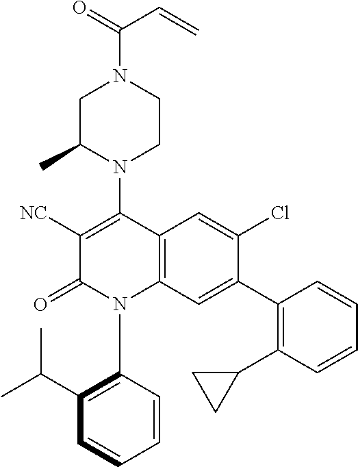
C1C(C)N(C2=C([NC])C(=O)N(C3=C(C(C)C)C=CC=C3)C3=C2C=C(Cl)C(C2=C(C4CC4)C=CC=C2)=C3)CCN1C(=O)C=C
